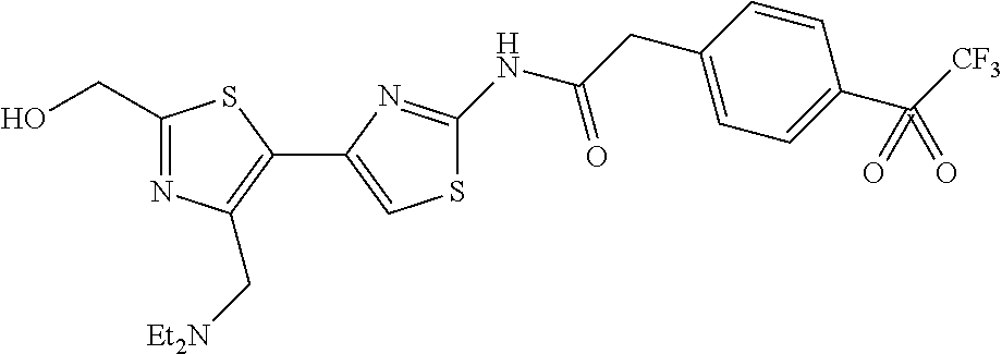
C1(CO)=NC(C[NEt2])=C(C2=CSC(NC(CC3=CC=C(C([CF3])(=O)=O)C=C3)=O)=N2)S1
